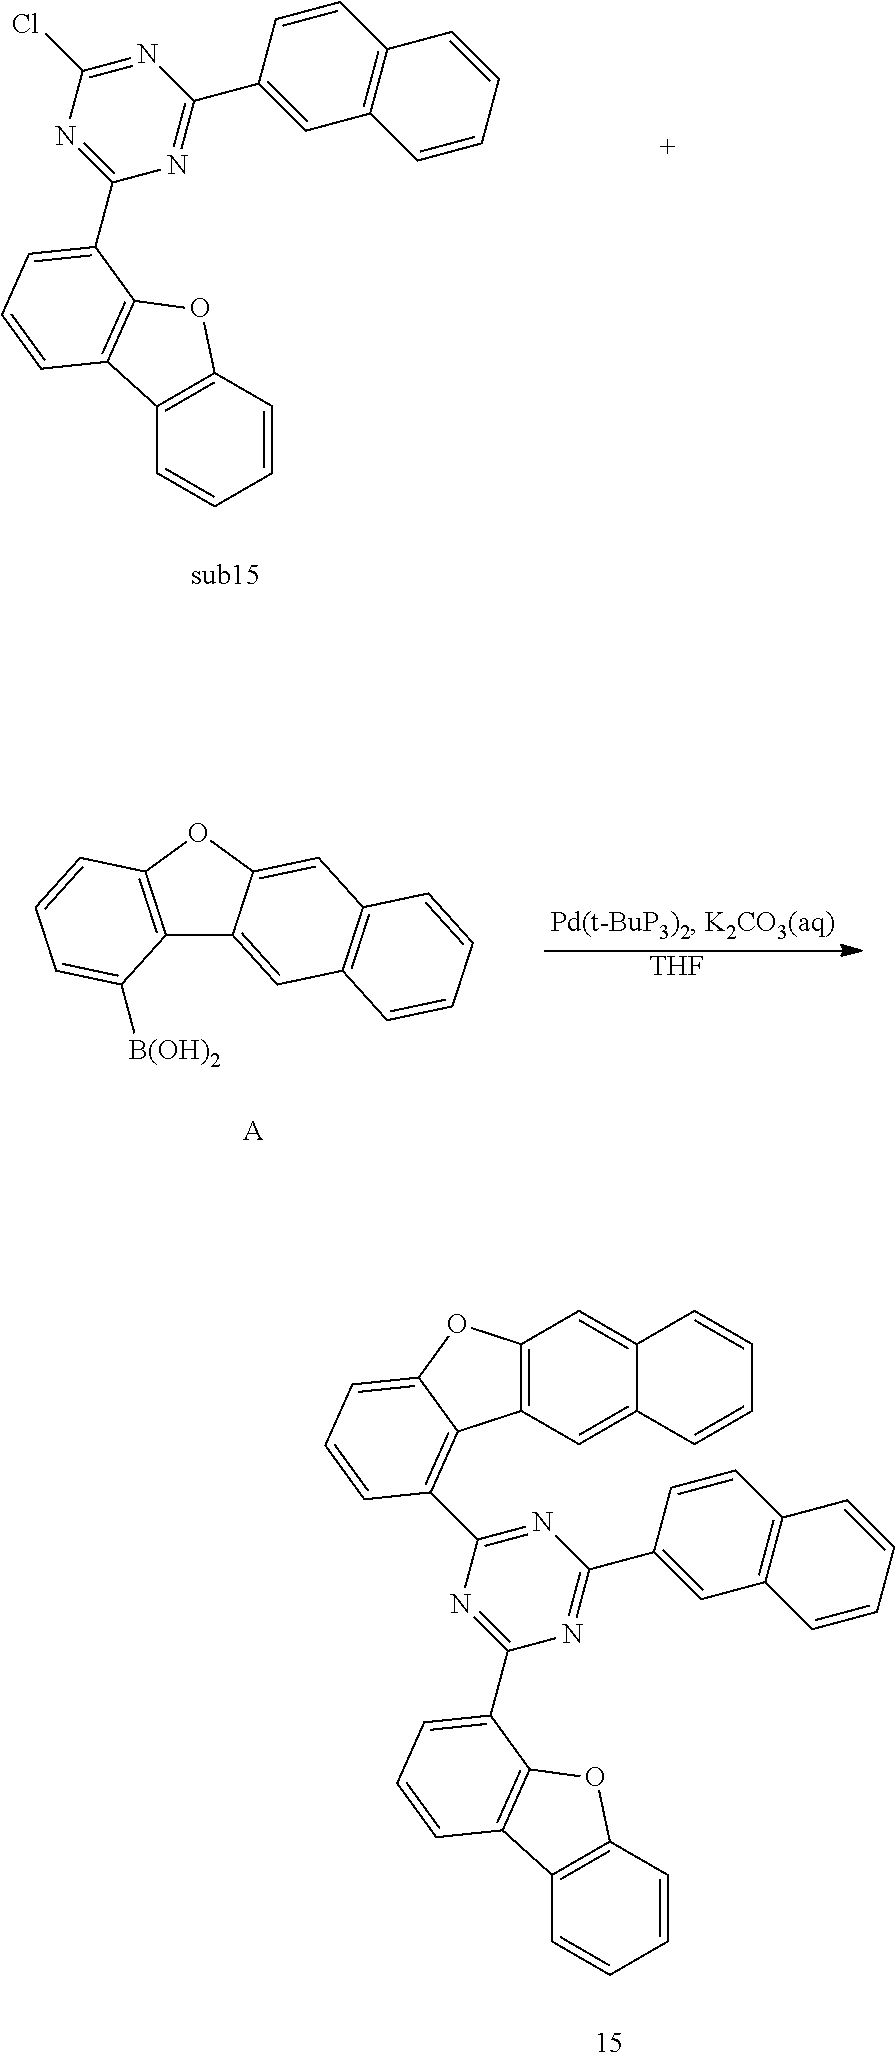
C1=C(C2=NC(C3=CC=CC4=C3OC3=C4C=CC=C3)=NC(Cl)=N2)C=CC2=C1C=CC=C2.C12=C(OC3=CC4=C(C=C13)C=CC=C4)C=CC=C2[B(OH)2].[A].[THF].C1=C(C2=NC(C3=CC=CC4=C3OC3=C4C=CC=C3)=NC(C3=C4C5=C(C=C6C(=C5)C=CC=C6)OC4=CC=C3)=N2)C=CC2=C1C=CC=C2
